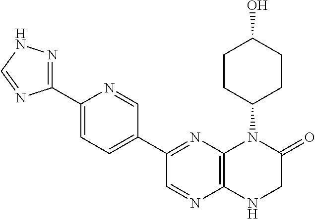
C1(C2=NC3=C(N=C2)NCC(=O)N3C2CCC(O)CC2)=CC=C(C2=NNC=N2)N=C1
